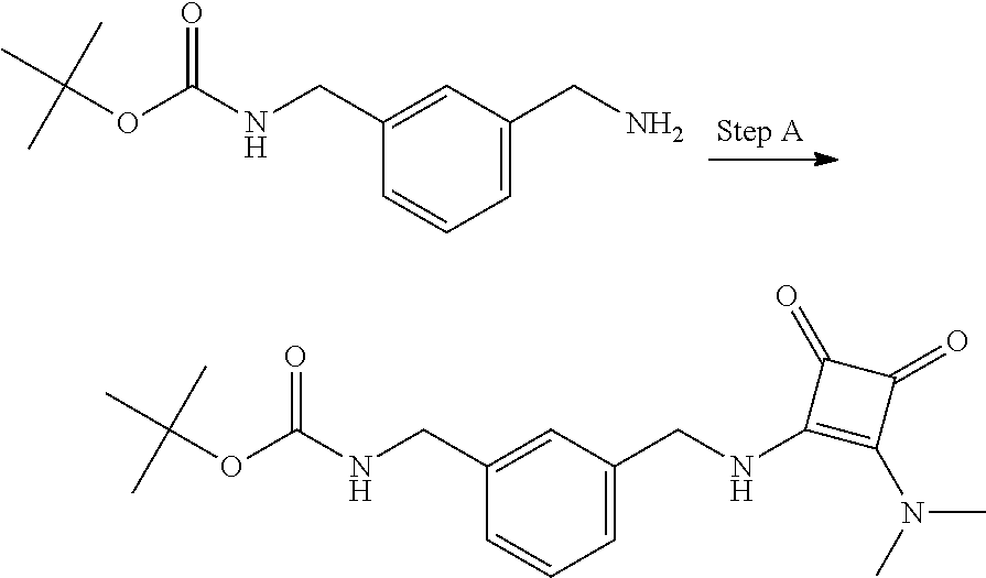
O=C(OC(C)(C)C)NCC1=CC(CN)=CC=C1.O=C(OC(C)(C)C)NCC1=CC(CNC2=C(N(C)C)C(=O)C2=O)=CC=C1
